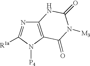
C12=C(N([P4])C([R1a])=N1)C(=O)N([M3])C(=O)N2
